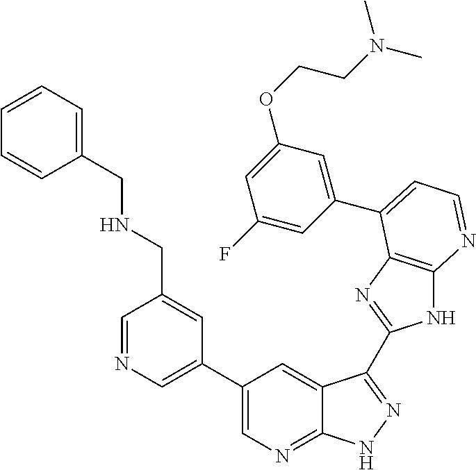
C1(C2=CN=CC(CNCC3=CC=CC=C3)=C2)=CN=C2C(=C1)C(C1=NC3=C(N1)N=CC=C3C1=CC(OCCN(C)C)=CC(F)=C1)=NN2
